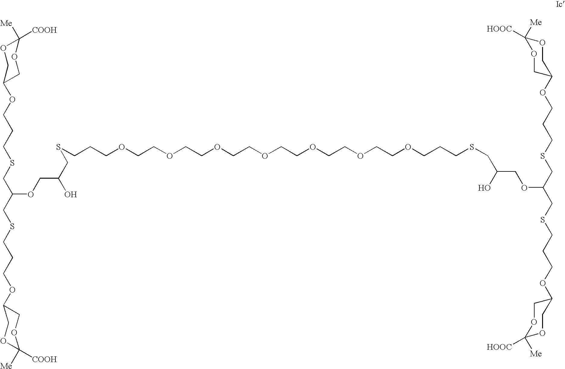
[Me]C1([COOH])OCC(OCCCSCC(CSCCCOC2COC([Me])([COOH])OC2)OCC(O)CSCCCOCCOCCOCCOCCOCCOCCOCCCSCC(O)COC(CSCCCOC2COC([Me])([HOOC])OC2)CSCCCOC2COC([Me])([HOOC])OC2)CO1
